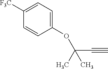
C1(OC(C#C)(C)C)=CC=C([F3C])C=C1
